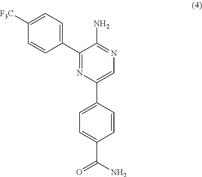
C1([F3C])=CC=C(C2=NC(C3=CC=C(C(N)=O)C=C3)=CN=C2N)C=C1
